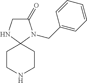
C1C(=O)N(CC2=CC=CC=C2)C2(N1)CCNCC2
